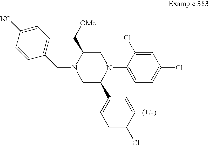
N1(CC2=CC=C([NC])C=C2)CC(C2=CC=C(Cl)C=C2)N(C2=CC=C(Cl)C=C2Cl)CC1C[OMe]
